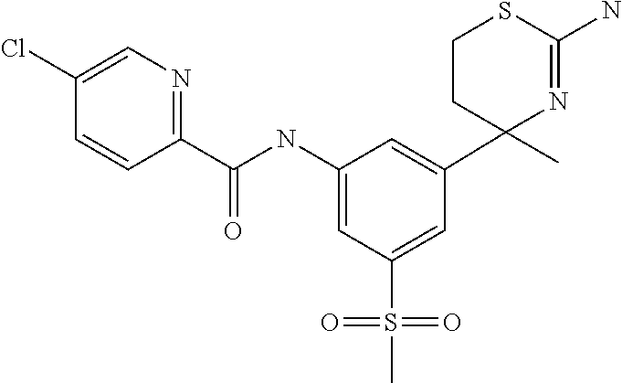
C1=CC(C(NC2=CC(S(C)(=O)=O)=CC(C3(C)N=C(N)SCC3)=C2)=O)=NC=C1Cl
